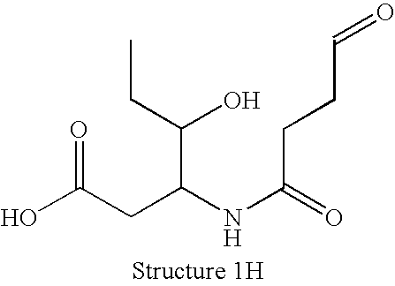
OC(CC(NC(=O)CCC=O)C(CC)O)=O
